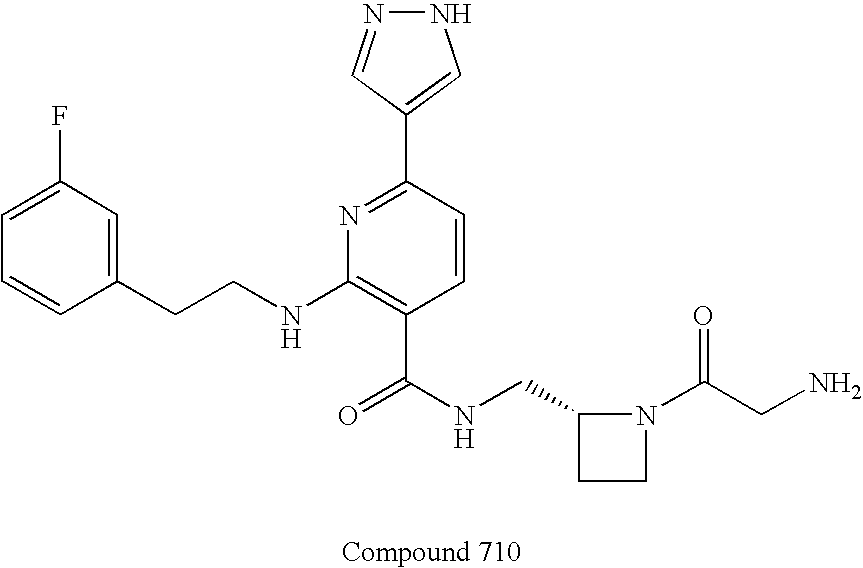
C1=CC(CCNC2=C(C(NCC3CCN3C(CN)=O)=O)C=CC(C3=CNN=C3)=N2)=CC(F)=C1
